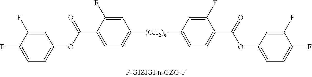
[(CH2)n](C1=CC=C(C(=O)OC2=CC=C(F)C(F)=C2)C(F)=C1)C1=CC=C(C(=O)OC2=CC=C(F)C(F)=C2)C(F)=C1
